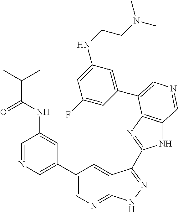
C1(C2=CN=CC(NC(C(C)C)=O)=C2)=CN=C2C(=C1)C(C1=NC3=C(N1)C=NC=C3C1=CC(NCCN(C)C)=CC(F)=C1)=NN2
